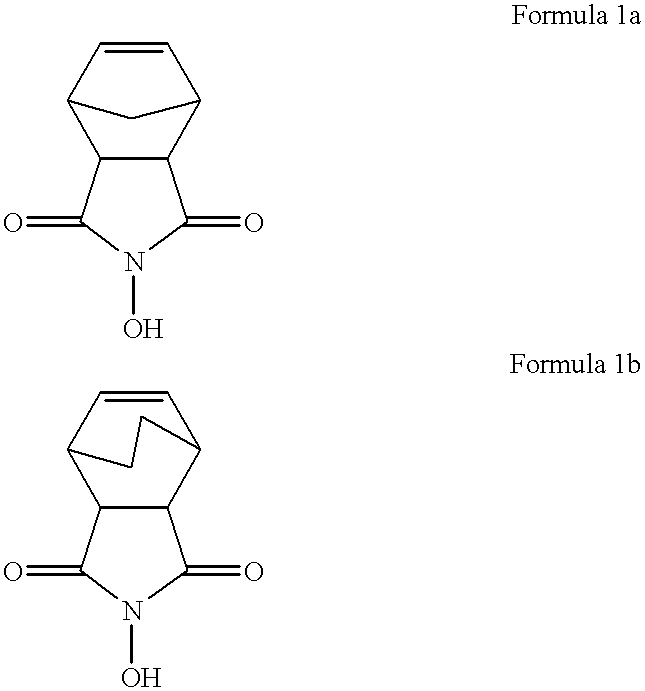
C12C3C(C(C=C1)C2)C(=O)N(O)C3=O.C12C3C(C(C=C1)CC2)C(=O)N(O)C3=O
